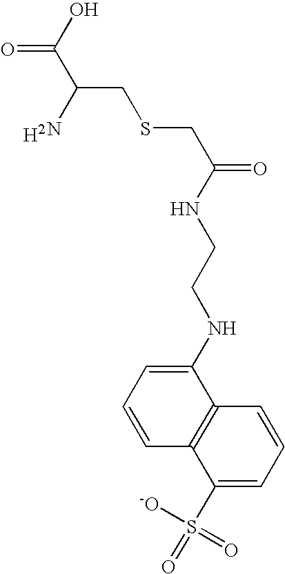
C1(NCCNC(=O)CSCC(N)C(=O)O)=CC=CC2=C1C=CC=C2S(=O)([-O])=O
